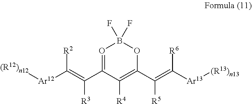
O1=C(C(=C([Ar12][(R12)n12])[R2])[R3])C([R4])=C(C(=C([Ar13][(R13)n13])[R6])[R5])OB1(F)F
